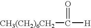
[CH3(CH2)6CH2]C(=O)[H]
